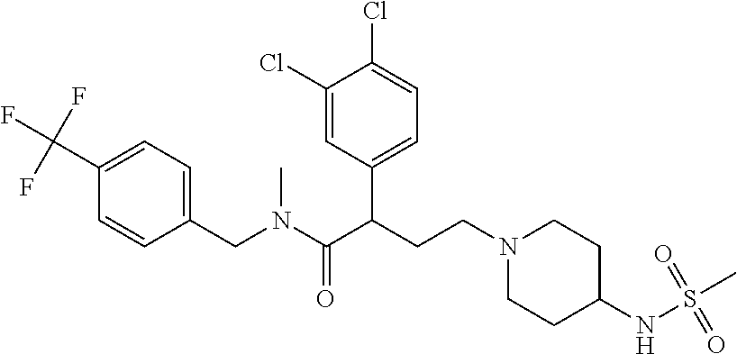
C1(CN(C(C(CCN2CCC(NS(C)(=O)=O)CC2)C2=CC=C(Cl)C(Cl)=C2)=O)C)=CC=C(C(F)(F)F)C=C1
